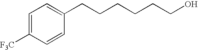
C1=C([F3C])C=CC(CCCCCCO)=C1
